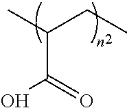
CC(CC)C(O)=O
